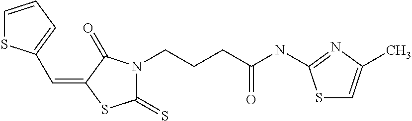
C1=CC=C(C=C2SC(=S)N(CCCC(NC3=NC(C)=CS3)=O)C2=O)S1
